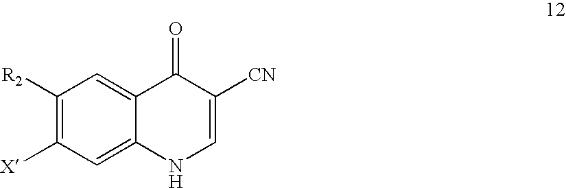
C1([R2])=C([X])C=C2C(=C1)C(=O)C([CN])=CN2
